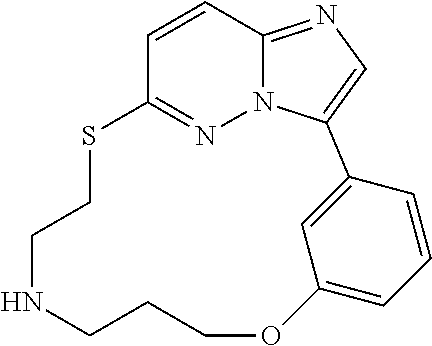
N1CCCOC2=CC=CC(=C2)C2=CN=C3N2N=C(SCC1)C=C3
